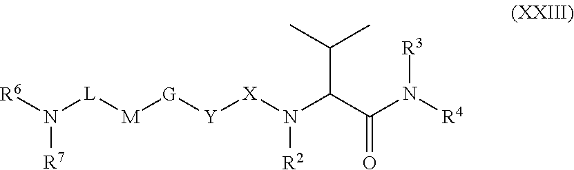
[R6]N([L][M][G][Y][X]N([R2])C(C(N([R3])[R4])=O)C(C)C)[R7]
